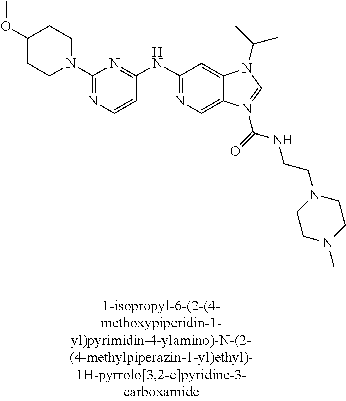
N1(C2=NC=CC(NC3=NC=C4C(=C3)N(C(C)C)C=N4C(NCCN3CCN(C)CC3)=O)=N2)CCC(OC)CC1
